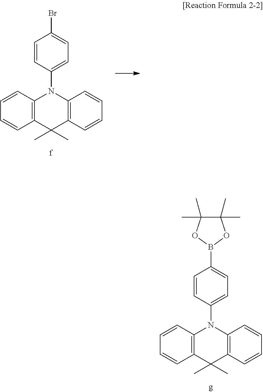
C1=CC(N2C3=C(C(C)(C)C4=C2C=CC=C4)C=CC=C3)=CC=C1B1OC(C)(C)C(C)(C)O1.C1=CC(N2C3=C(C(C)(C)C4=C2C=CC=C4)C=CC=C3)=CC=C1Br
